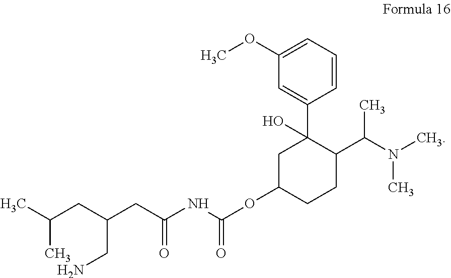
CC(CC(CC(NC(OC1CCC(C(N(C)C)C)C(C2=CC(OC)=CC=C2)(O)C1)=O)=O)CN)C
